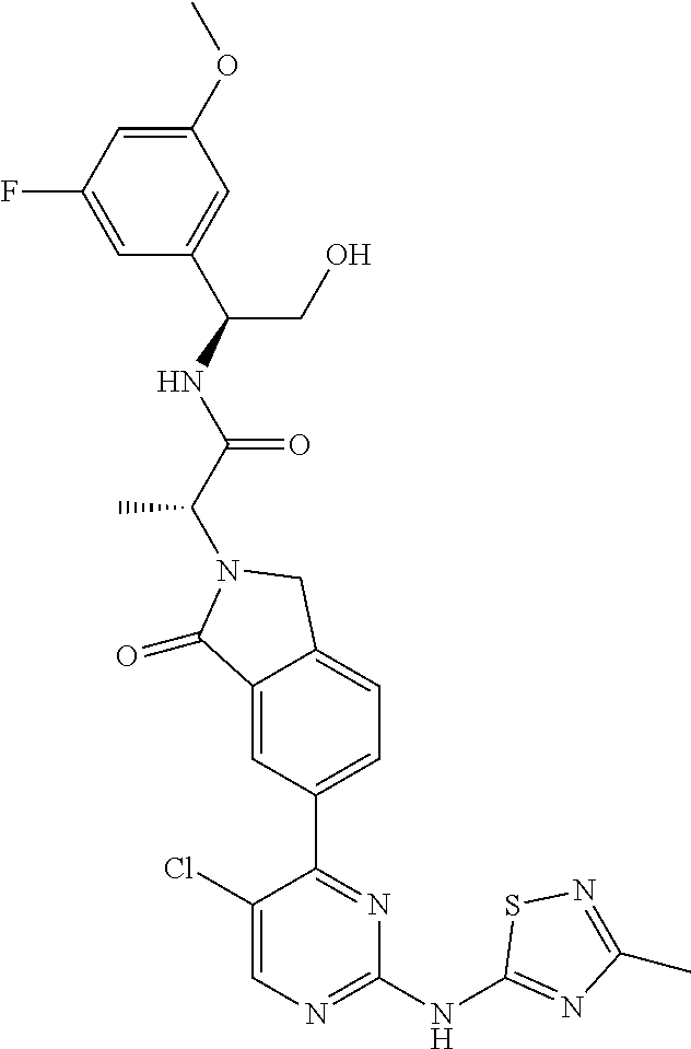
C1(=O)C2=CC(C3=NC(NC4=NC(C)=NS4)=NC=C3Cl)=CC=C2CN1C(C(=O)NC(C1=CC(OC)=CC(F)=C1)CO)C
